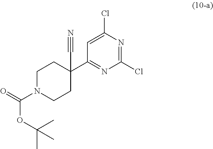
C1(Cl)=NC(Cl)=CC(C2(C#N)CCN(C(=O)OC(C)(C)C)CC2)=N1
